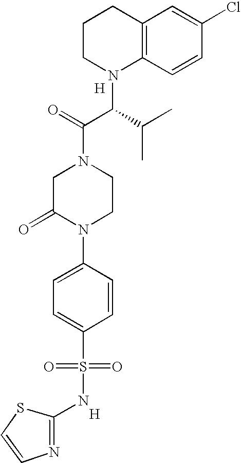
[H].C12=C(C=CC(Cl)=C1)N(C(C(N1CC(=O)N(C3=CC=C(S(=O)(=O)NC4=NC=CS4)C=C3)CC1)=O)C(C)C)CCC2.[H]
